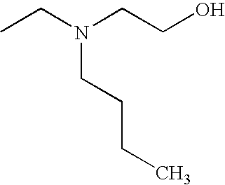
CCN(CCO)CCCC
